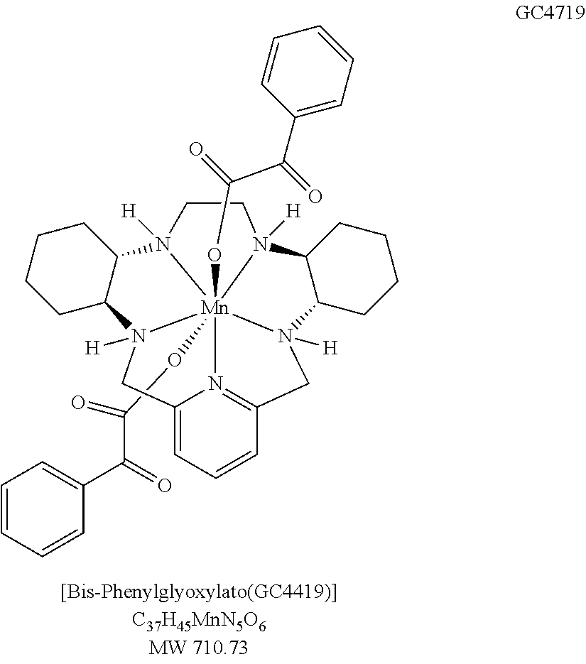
C(O[Mn]1234(OC(C(C5=CC=CC=C5)=O)=O)N5([H])C6CCCCC6N1([H])CCN2([H])C1C(N3([H])CC2=CC=CC(=N42)C5)CCCC1)(=O)C(C1=CC=CC=C1)=O
